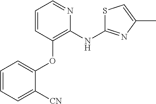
C1=CC=C([CN])C(OC2=C(NC3=NC(C)=CS3)N=CC=C2)=C1
